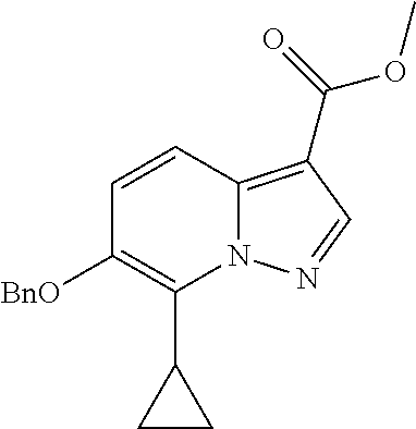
C1=CC2=C(C(OC)=O)C=NN2C(C2CC2)=C1[BnO]
